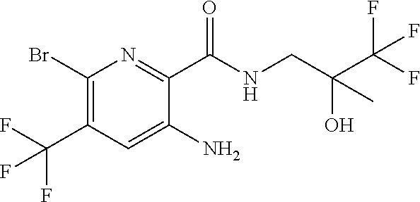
C1(Br)=C(C(F)(F)F)C=C(N)C(C(NCC(O)(C(F)(F)F)C)=O)=N1
